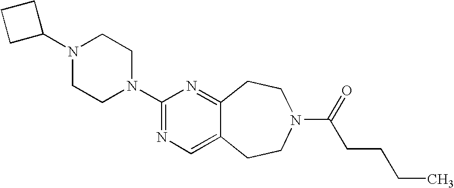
C1C(N2CCN(C3=NC=C4C(=N3)CCN(C(CCCC)=O)CC4)CC2)CC1
